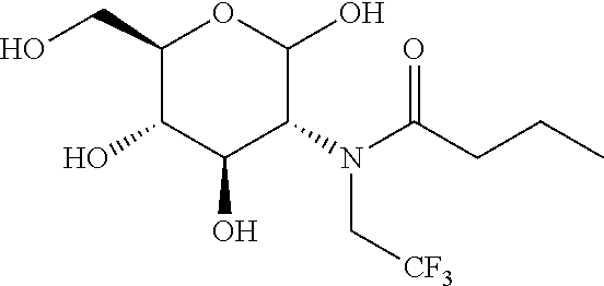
C1(CO)C(O)C(O)C(N(C(CCC)=O)C[CF3])C(O)O1
